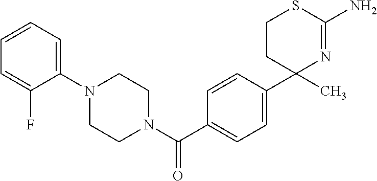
C1=CC=C(N2CCN(C(=O)C3=CC=C(C4(C)CCSC(N)=N4)C=C3)CC2)C(F)=C1
